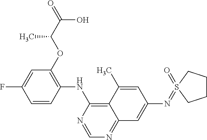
C1=CC(NC2=C3C(=NC=N2)C=C(N=S2(=O)CCCC2)C=C3C)=C(OC(C(=O)O)C)C=C1F
